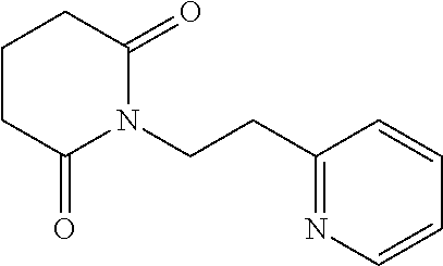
C1(CCN2C(=O)CCCC2=O)=NC=CC=C1
